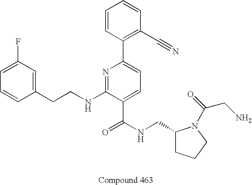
C1=CC(CCNC2=NC(C3=C(C#N)C=CC=C3)=CC=C2C(NCC2CCCN2C(=O)CN)=O)=CC(F)=C1
